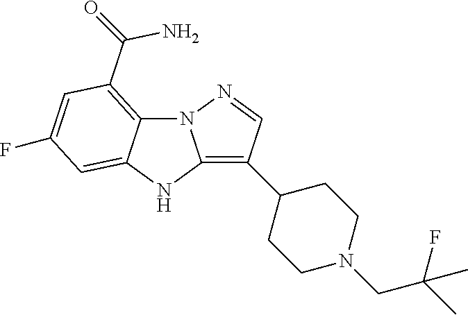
N12C3=C(C(N)=O)C=C(F)C=C3NC1=C(C1CCN(CC(F)(C)C)CC1)C=N2
